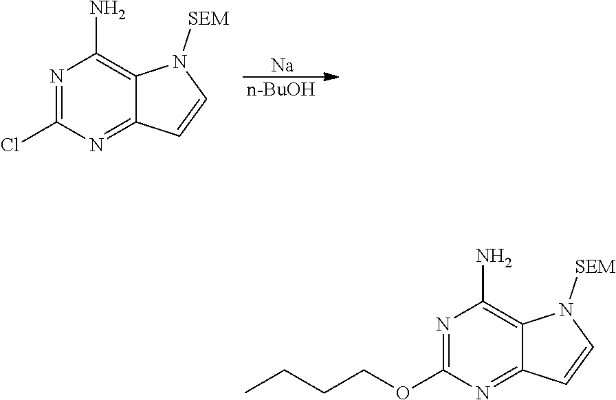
[Na].[n-BuOH].N1=C(Cl)N=C2C(=C1N)N([SEM])C=C2.N1=C(OCCCC)N=C2C(=C1N)N([SEM])C=C2
